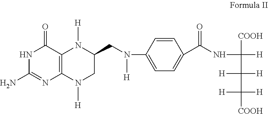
N1C(N)=NC2=C(C1=O)N([H])C(CN([H])C1=CC=C(C(NC([H])([COOH])C([H])([H])C([H])([H])[COOH])=O)C=C1)CN2[H]
